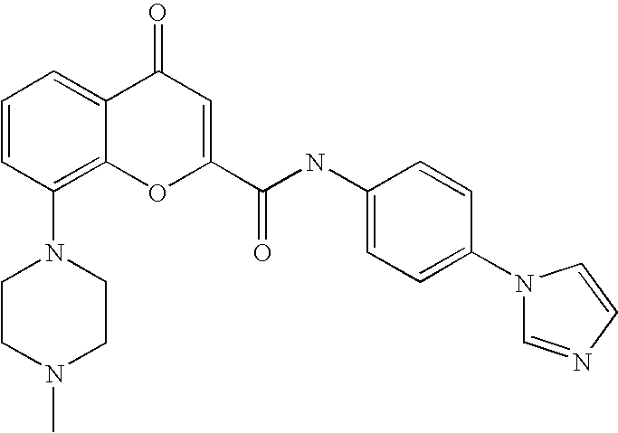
C1CN(C)CCN1C1=C2C(=CC=C1)C(=O)C=C(C(NC1=CC=C(N3C=NC=C3)C=C1)=O)O2
